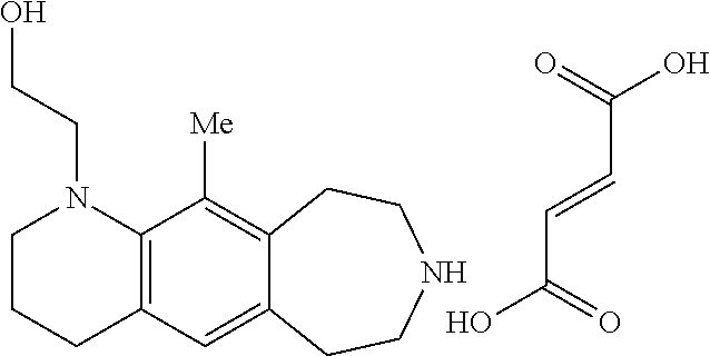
C1CCC2=C(N1CCO)C([Me])=C1C(=C2)CCNCC1.C(O)(=O)C=CC(O)=O
